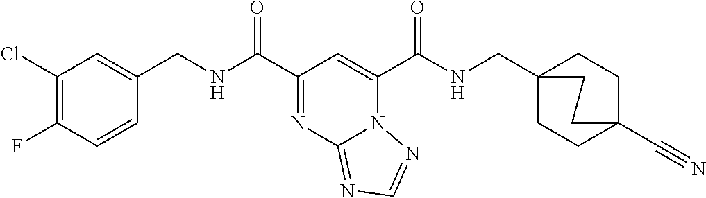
C1(Cl)=C(F)C=CC(CNC(C2=NC3=NC=NN3C(C(NCC34CCC(C#N)(CC3)CC4)=O)=C2)=O)=C1
